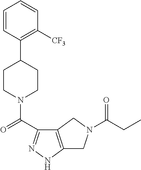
C1=CC(C2CCN(C(=O)C3=NNC4=C3CN(C(CC)=O)C4)CC2)=C([CF3])C=C1
